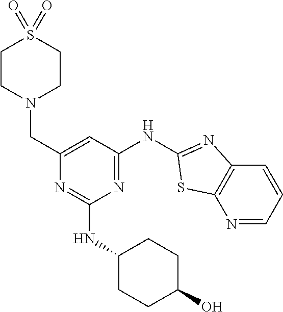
N1=CC=CC2=C1SC(NC1=NC(NC3CCC(O)CC3)=NC(CN3CCS(=O)(=O)CC3)=C1)=N2
